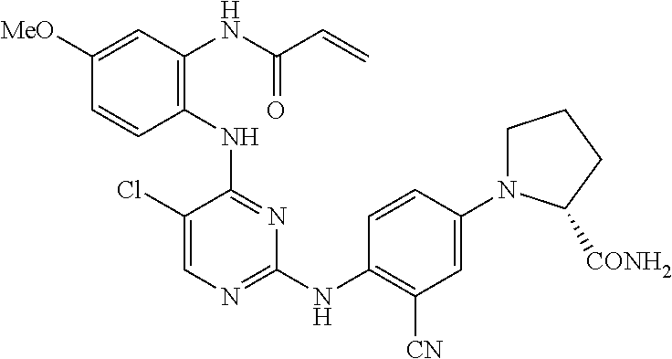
C1(NC2=C(NC(C=C)=O)C=C([MeO])C=C2)=NC(NC2=C([CN])C=C(N3CCCC3[CONH2])C=C2)=NC=C1Cl
